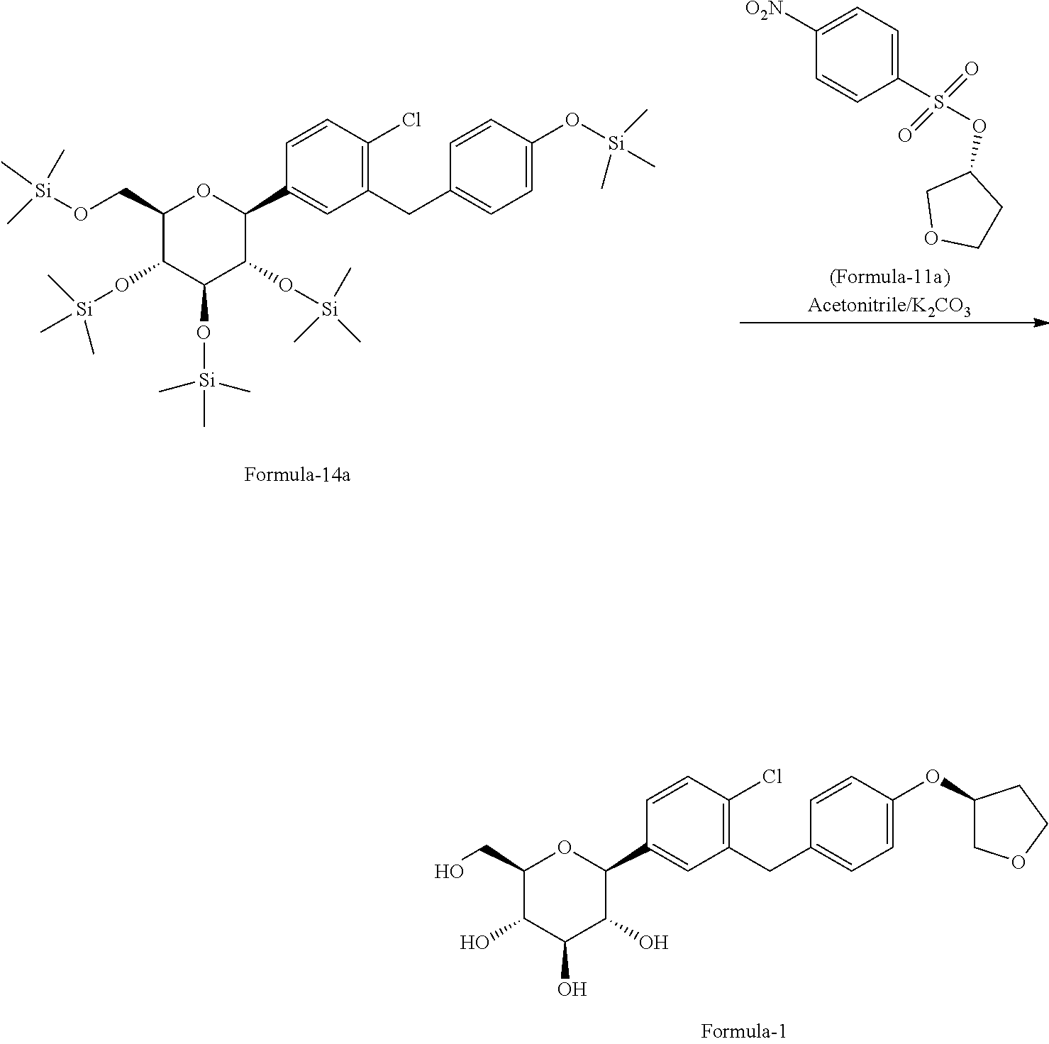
C1(CO)C(O)C(O)C(O)C(C2=CC(CC3=CC=C(OC4COCC4)C=C3)=C(Cl)C=C2)O1.C1(CO[Si](C)(C)C)C(O[Si](C)(C)C)C(O[Si](C)(C)C)C(O[Si](C)(C)C)C(C2=CC(CC3=CC=C(O[Si](C)(C)C)C=C3)=C(Cl)C=C2)O1.C1CC(OS(=O)(=O)C2=CC=C([O2N])C=C2)CO1
